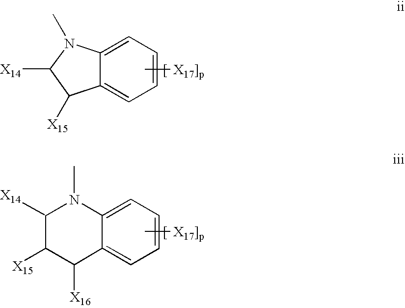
C12=CC=CC=C1N(C)CC2.[X14].[X15].C12=CC=CC=C1N(C)CCC2.[X16].[X15].[X14]
